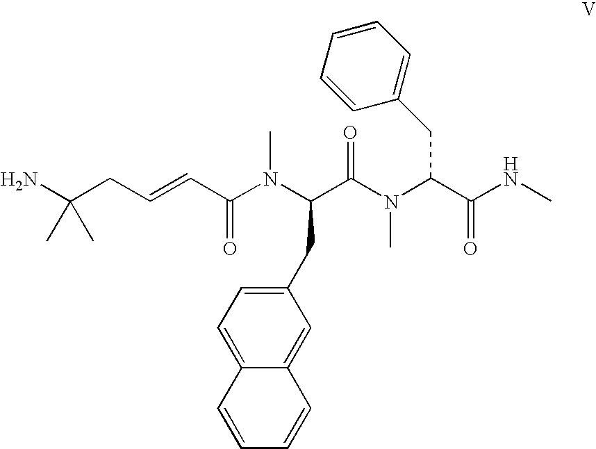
NC(CC=CC(N(C(C(N(C(C(NC)=O)CC1=CC=CC=C1)C)=O)CC1=CC=C2C(=C1)C=CC=C2)C)=O)(C)C
